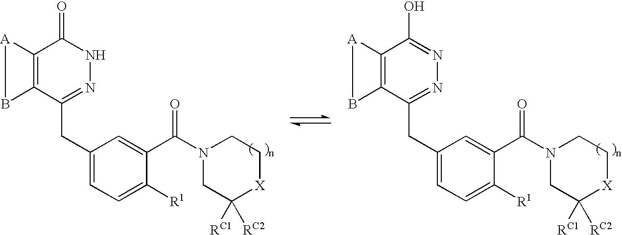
C12=C(C(CC3=CC=C([R1])C(C(N4CC([RC1])([RC2])[X]CC4)=O)=C3)=NNC1=O)B[A]2.C12=C(C(CC3=CC=C([R1])C(C(N4CC([RC1])([RC2])[X]CC4)=O)=C3)=NN=C1O)B[A]2
